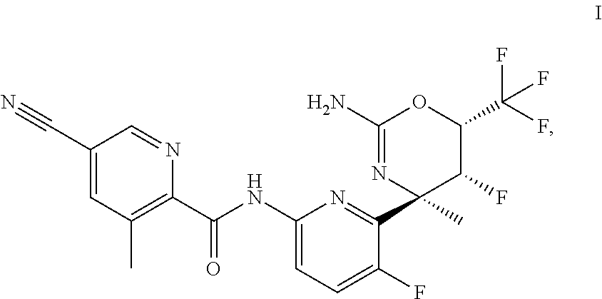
C1(N)=NC(C2=NC(NC(C3=C(C)C=C(C#N)C=N3)=O)=CC=C2F)(C)C(F)C(C(F)(F)F)O1
